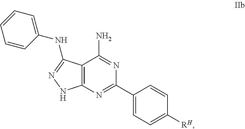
C1(C2=NC3=C(C(N)=N2)C(NC2=CC=CC=C2)=NN3)=CC=C([RH])C=C1
